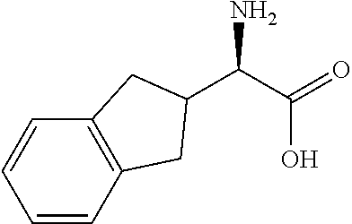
C(C(=O)O)(N)C1CC2=C(C=CC=C2)C1
